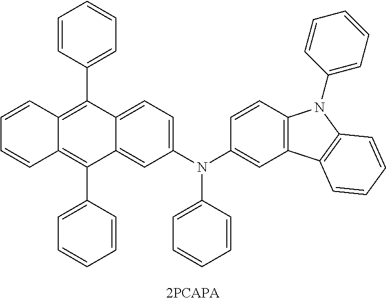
C1=CC(C2=C3C(=C(C4=CC=CC=C4)C4=CC(N(C5=CC=CC=C5)C5=CC6=C(C=C5)N(C5=CC=CC=C5)C5=C6C=CC=C5)=CC=C24)C=CC=C3)=CC=C1
